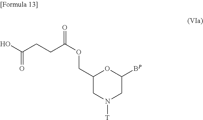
O(CC1CN([T])CC([BP])O1)C(=O)CCC(O)=O
